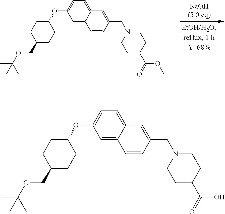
C1=C2C(=CC=C1OC1CCC(COC(C)(C)C)CC1)C=C(CN1CCC(C(=O)OCC)CC1)C=C2.C1=C2C(=CC=C1OC1CCC(COC(C)(C)C)CC1)C=C(CN1CCC(C(=O)O)CC1)C=C2
